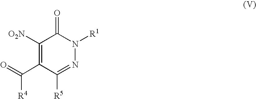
C1([O2N])=C(C(=O)[R4])C([R5])=NN([R1])C1=O
